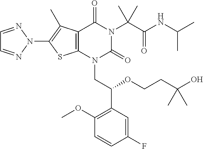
C12=C(N(CC(C3=C(OC)C=CC(F)=C3)OCCC(O)(C)C)C(=O)N(C(C(NC(C)C)=O)(C)C)C1=O)SC(N1N=CC=N1)=C2C
